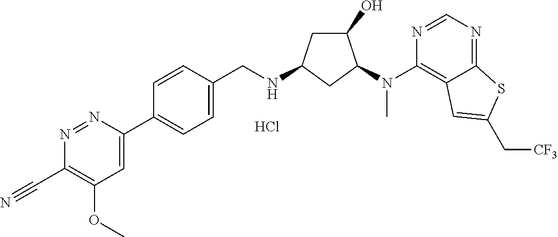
C1(C#N)=C(OC)C=C(C2=CC=C(CNC3CC(O)C(N(C4=C5C(=NC=N4)SC(C[CF3])=C5)C)C3)C=C2)N=N1.Cl
